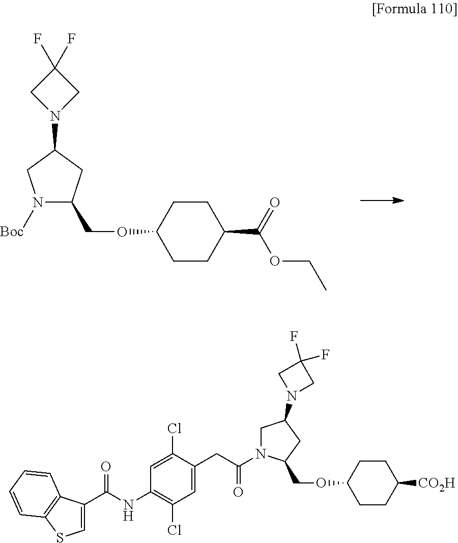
N1([Boc])C(COC2CCC(C(=O)OCC)CC2)CC(N2CC(F)(F)C2)C1.C1=C(CC(N2CC(N3CC(F)(F)C3)CC2COC2CCC([CO2H])CC2)=O)C(Cl)=CC(NC(C2=CSC3=C2C=CC=C3)=O)=C1Cl
